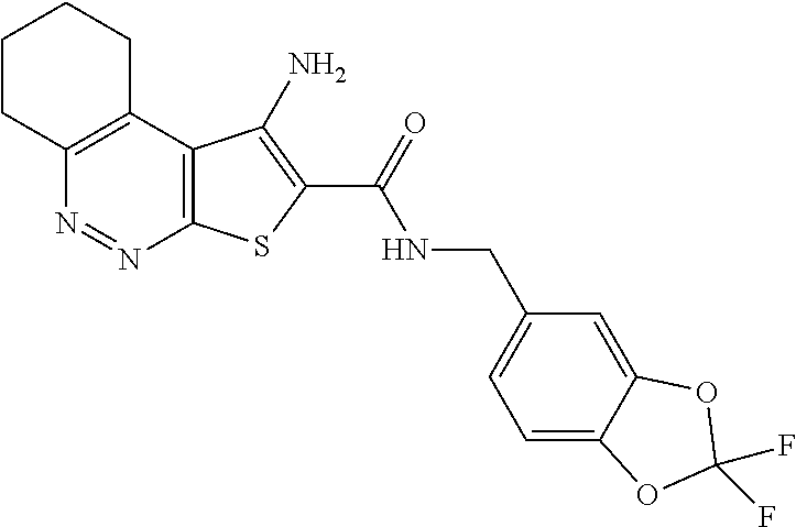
C12=C(C3=C(N=N1)SC(C(=O)NCC1=CC=C4C(=C1)OC(F)(F)O4)=C3N)CCCC2
